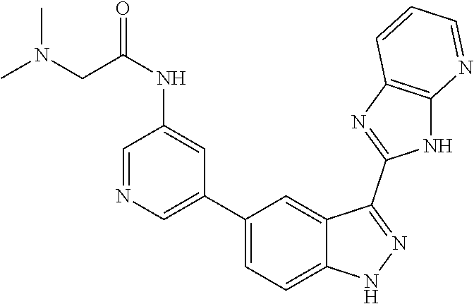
C1(C2=CC=C3C(=C2)C(C2=NC4=C(N2)N=CC=C4)=NN3)=CN=CC(NC(=O)CN(C)C)=C1
